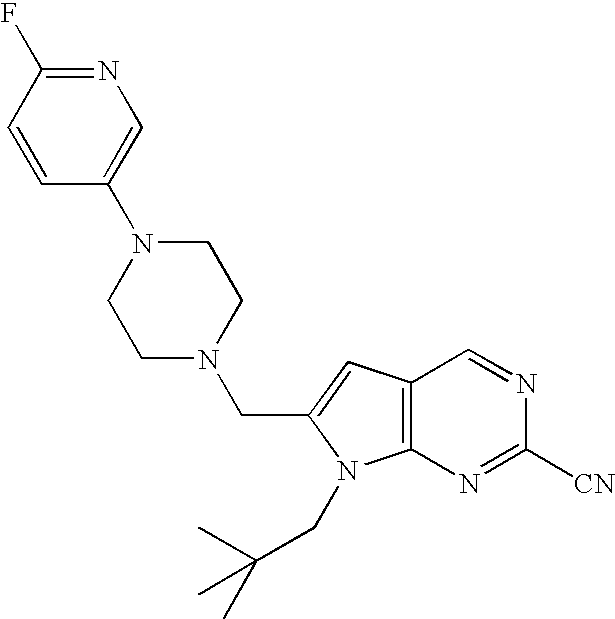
N1=C(F)C=CC(N2CCN(CC3=CC4=C(N3CC(C)(C)C)N=C([CN])N=C4)CC2)=C1
